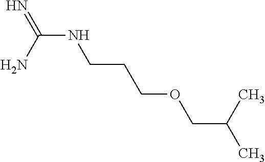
N(C(N)=N)CCCOCC(C)C
